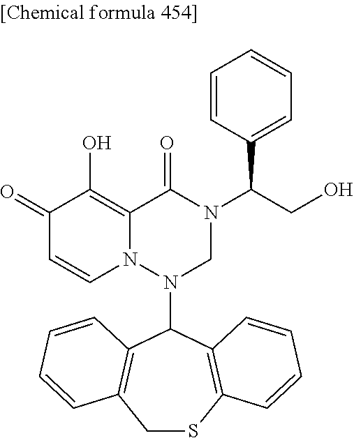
C1(=O)C=CN2C(=C1O)C(=O)N(C(CO)C1=CC=CC=C1)CN2C1C2=C(CSC3=C1C=CC=C3)C=CC=C2
